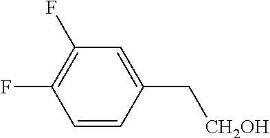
C1=CC(C[CH2OH])=CC(F)=C1F
